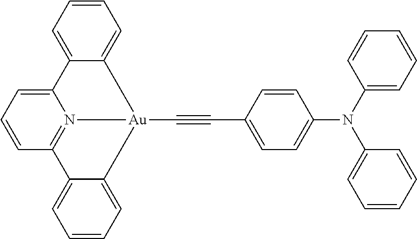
C1=CC=C2C(=C1)C1=N3C(=CC=C1)C1=CC=CC=C1[Au]23C#CC1=CC=C(N(C2=CC=CC=C2)C2=CC=CC=C2)C=C1
